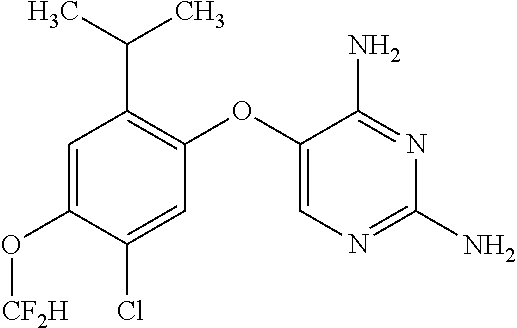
C1=C(O[CF2H])C(Cl)=CC(OC2=CN=C(N)N=C2N)=C1C(C)C
